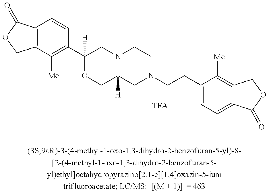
C12=C(C(=O)OC1)C=CC(C1([H])OCC3([H])N(C1)CCN(CCC1=CC=C4C(=C1[Me])COC4=O)C3)=C2[Me]
